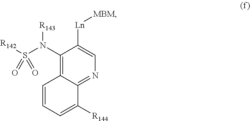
C1(N(S(=O)(=O)[R142])[R143])=C2C(=NC=C1[Ln][MBM])C([R144])=CC=C2
